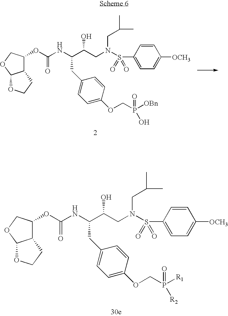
C12C(OC(NC(C(CN(S(C3=CC=C([OCH3])C=C3)(=O)=O)CC(C)C)O)CC3=CC=C(OCP([OBn])(=O)O)C=C3)=O)COC1OCC2.C12C(OC(NC(C(CN(S(C3=CC=C([OCH3])C=C3)(=O)=O)CC(C)C)O)CC3=CC=C(OCP([R1])(=O)[R2])C=C3)=O)COC1OCC2
